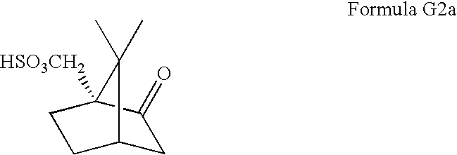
C1C2CCC([HSO3CH2])(C1=O)C2(C)C
